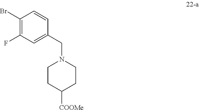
C1CC([COOMe])CCN1CC1=CC(F)=C(Br)C=C1
